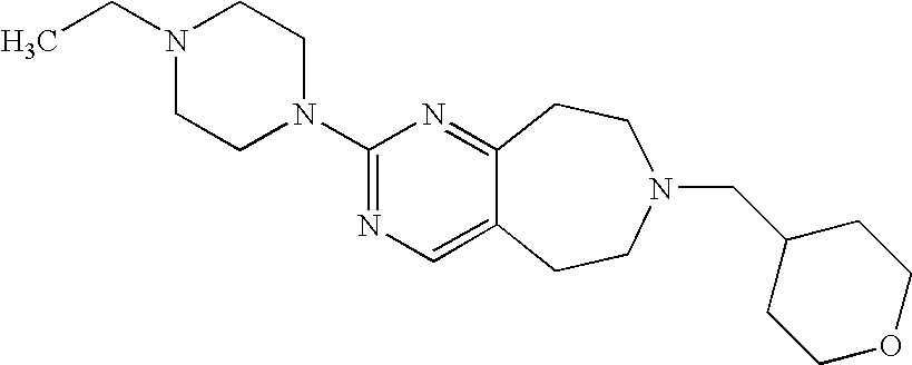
N1(CC)CCN(C2=NC=C3C(=N2)CCN(CC2CCOCC2)CC3)CC1
